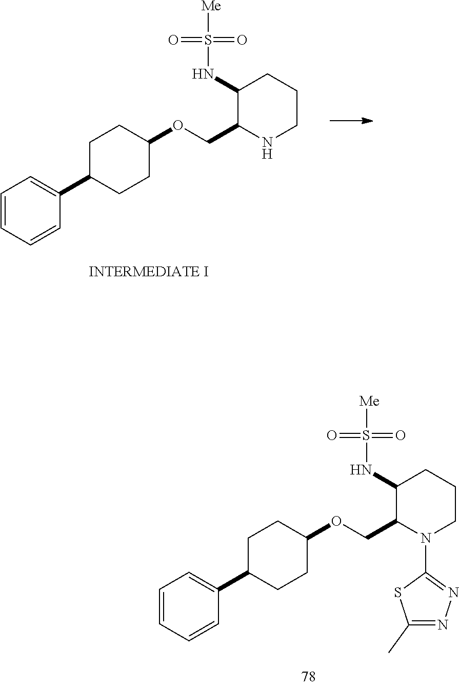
C1=CC=CC(C2CCC(OCC3NCCCC3NS([Me])(=O)=O)CC2)=C1.C1=CC=CC(C2CCC(OCC3N(C4=NN=C(C)S4)CCCC3NS([Me])(=O)=O)CC2)=C1
